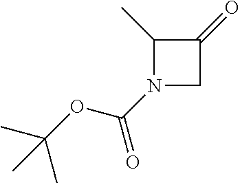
C1(C)N(C(OC(C)(C)C)=O)CC1=O
